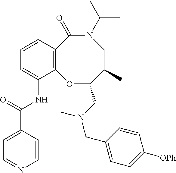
C12=C(C=CC=C1NC(C1=CC=NC=C1)=O)C(=O)N(C(C)C)CC(C)C(CN(CC1=CC=C([OPh])C=C1)C)O2
